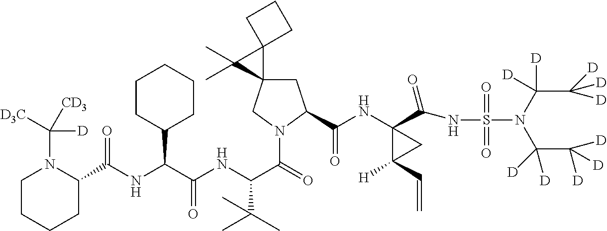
C1N(C([D3C])([D])[CD3])C(C(NC(C(NC(C(=O)N2CC3(CC2C(NC2(C(=O)NS(=O)(=O)N(C(C([D])([D])[D])([D])[D])C(C([D])([D])[D])([D])[D])C(C=C)([H])C2)=O)C2(C3(C)C)CCC2)C(C)(C)C)=O)C2CCCCC2)=O)CCC1
